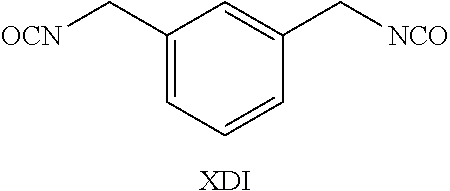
C1(C[OCN])=CC=CC(C[NCO])=C1.[XDI]
